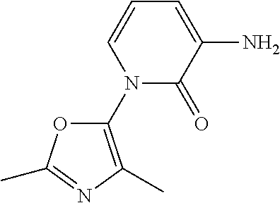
N1(C2=C(C)N=C(C)O2)C(=O)C(N)=CC=C1
